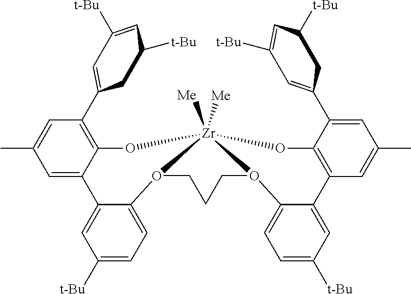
C12=C(C3=CC([t-Bu])=CC([t-Bu])C3)C=C(C)C=C1C1=CC([t-Bu])=CC=C1O1CCCO3C4=CC=C([t-Bu])C=C4C4=C(C(C5=CC([t-Bu])=CC([t-Bu])C5)=CC(C)=C4)O[Zr]13([Me])([Me])O2
